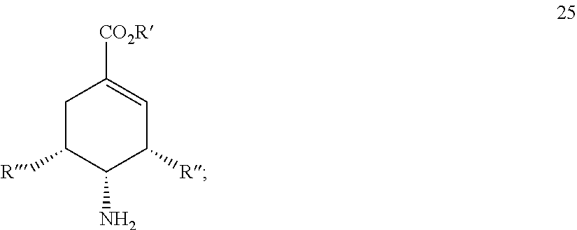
C1C([R])C(N)C([R])C=C1[CO2R]
